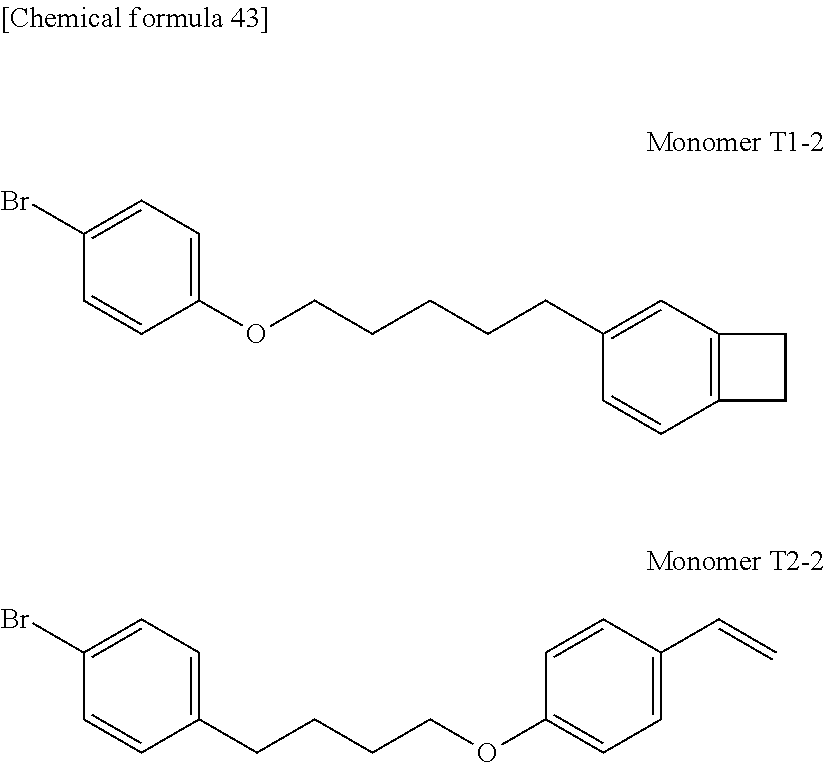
C1(OCCCCCC2=CC3=C(C=C2)CC3)=CC=C(Br)C=C1.C1(CCCCOC2=CC=C(C=C)C=C2)=CC=C(Br)C=C1
